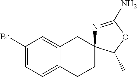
C1(Br)=CC=C2C(=C1)CC1(CC2)N=C(N)OC1C
